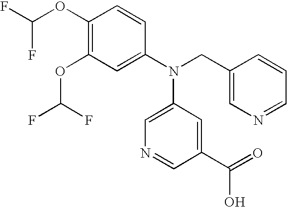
C1(OC(F)F)=C(OC(F)F)C=C(N(CC2=CN=CC=C2)C2=CN=CC(C(=O)O)=C2)C=C1
